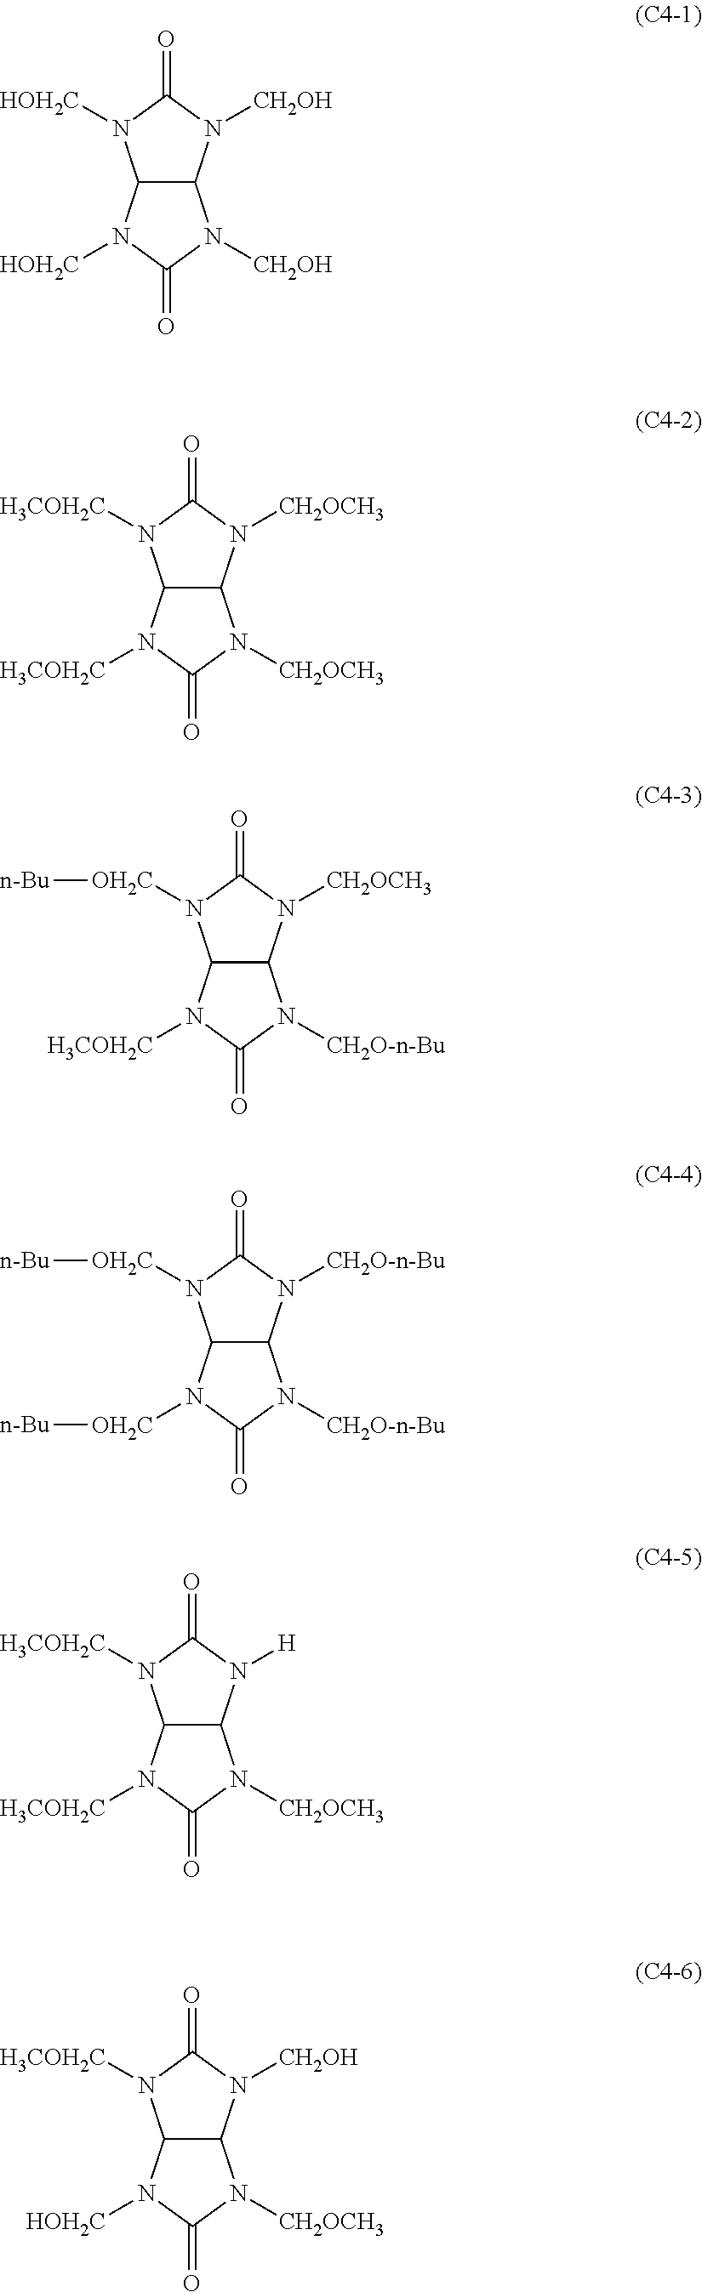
N1([CH2OH])C(=O)N([HOH2C])C2C1N([CH2OH])C(=O)N2[HOH2C].N1([CH2OCH3])C(=O)N([H3COH2C])C2C1N([CH2OCH3])C(=O)N2[H3COH2C].N1([CH2OCH3])C(=O)N([OH2C][n-Bu])C2C1N([CH2O-n-Bu])C(=O)N2[H3COH2C].N1([CH2O-n-Bu])C(=O)N([OH2C][n-Bu])C2C1N([CH2O-n-Bu])C(=O)N2[OH2C][n-Bu].N1([H])C(=O)N([H3COH2C])C2C1N([CH2OCH3])C(=O)N2[H3COH2C].N1([CH2OH])C(=O)N([H3COH2C])C2C1N([CH2OCH3])C(=O)N2[HOH2C]
